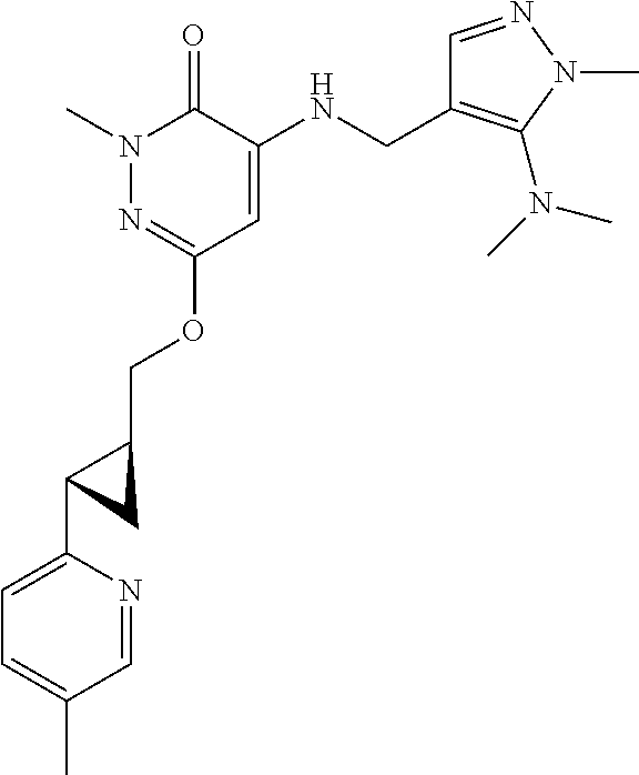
N1(C)N=C(OCC2CC2C2=CC=C(C)C=N2)C=C(NCC2=C(N(C)C)N(C)N=C2)C1=O
